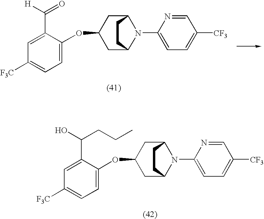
C1C(OC2=CC=C([F3C])C=C2C(CCC)O)CC2N(C3=CC=C([CF3])C=N3)C1CC2.C1C(OC2=CC=C([F3C])C=C2C(=O)[H])CC2N(C3=CC=C([CF3])C=N3)C1CC2
